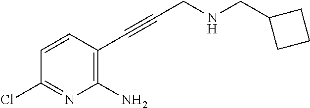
C1=CC(C#CCNCC2CCC2)=C(N)N=C1Cl
